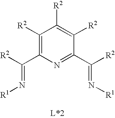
C1([R2])=C(C([R2])=N[R1])N=C(C([R2])=N[R1])C([R2])=C1[R2]
